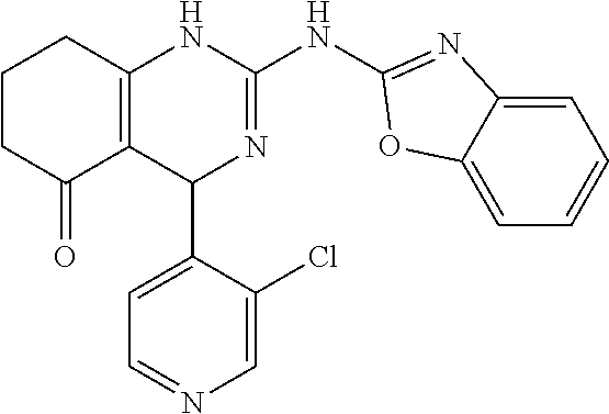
C1CC(=O)C2=C(C1)NC(NC1=NC3=CC=CC=C3O1)=NC2C1=CC=NC=C1Cl
